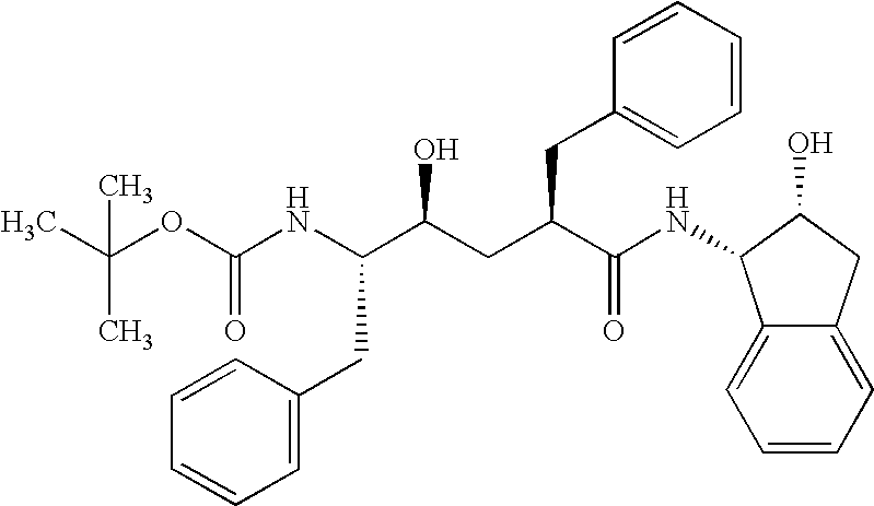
C(C)(C)(OC(NC(C(CC(C(NC1C2=CC=CC=C2CC1O)=O)CC1=CC=CC=C1)O)CC1=CC=CC=C1)=O)C
